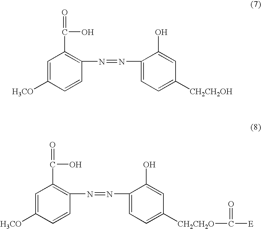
C1=C([H3CO])C=CC(N=NC2=CC=C([CH2CH2OH])C=C2O)=C1C(=O)O.C1=C([H3CO])C=CC(N=NC2=CC=C([CH2CH2O]C(=O)[E])C=C2O)=C1C(=O)O
